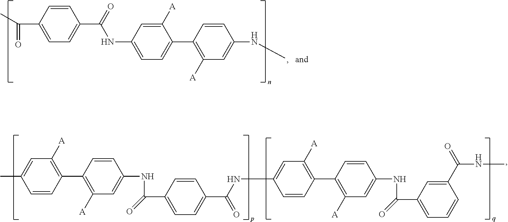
C1=CC(C2=C([A])C=C(NC(C3=CC=C(C(NC4=CC([A])=C(C5=C([A])C=C(NC(C6=CC=CC(C(=O)NC)=C6)=O)C=C5)C=C4)=O)C=C3)=O)C=C2)=C([A])C=C1C.C1=CC(C(C)=O)=CC=C1C(=O)NC1=CC=C(C2=C([A])C=C(NC)C=C2)C([A])=C1
